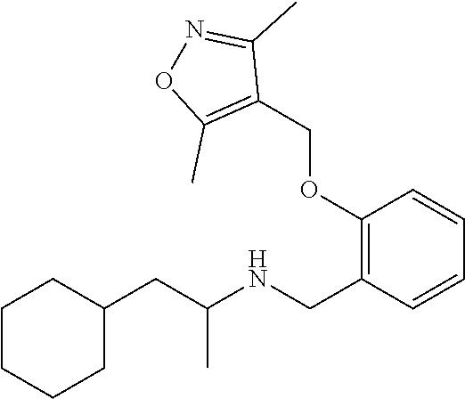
C1(CC(NCC2=C(OCC3=C(C)ON=C3C)C=CC=C2)C)CCCCC1
